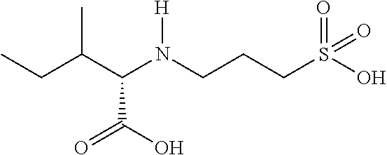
C(C(N(CCCS(=O)(O)=O)[H])C(=O)O)(CC)C
